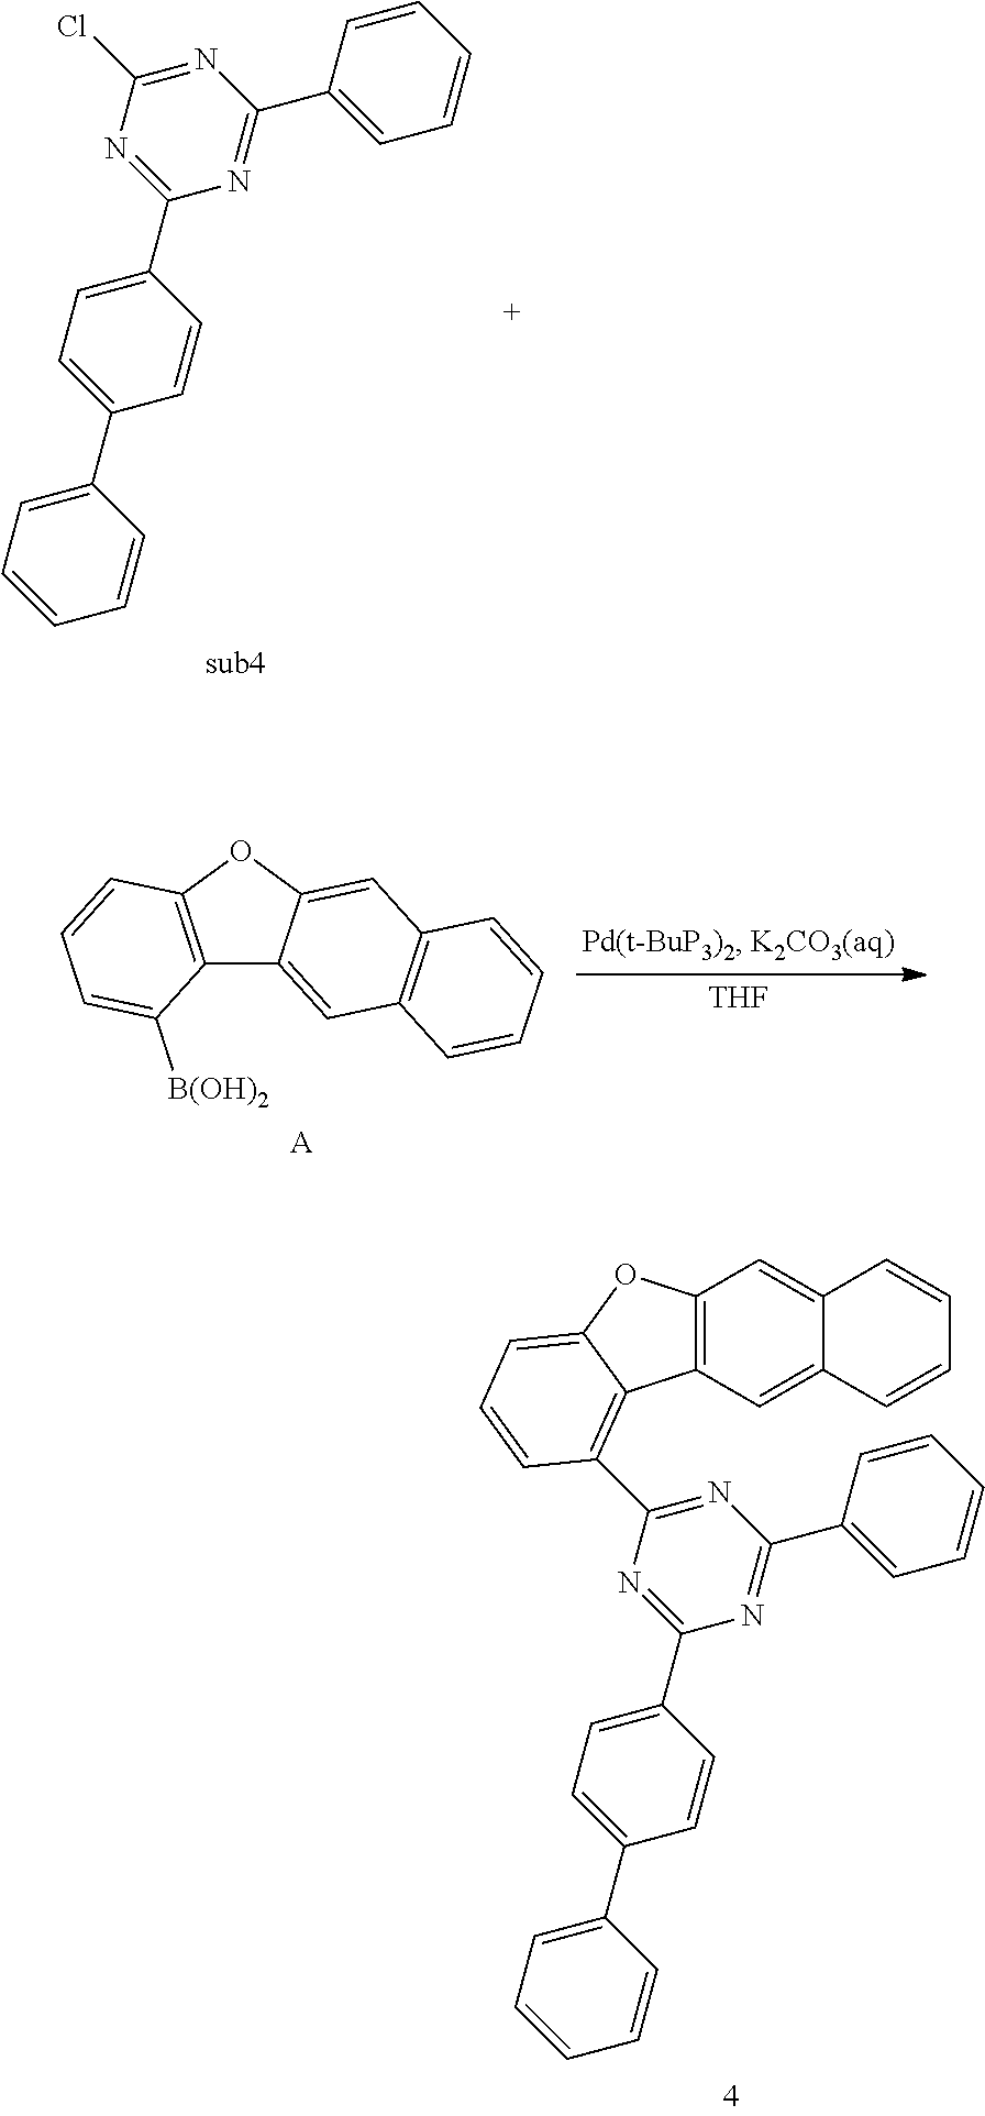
[THF].C12=C(OC3=CC4=C(C=C13)C=CC=C4)C=CC=C2[B(OH)2].[A].C1(C2=NC(Cl)=NC(C3=CC=CC=C3)=N2)=CC=C(C2=CC=CC=C2)C=C1.C12=C(C3=NC(C4=CC=CC=C4)=NC(C4=CC=C(C5=CC=CC=C5)C=C4)=N3)C=CC=C1OC1=C2C=C2C(=C1)C=CC=C2
